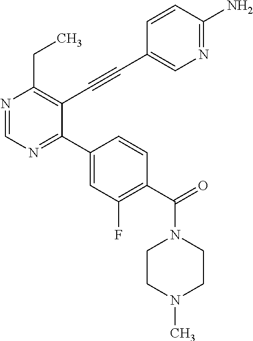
N1=CN=C(C2=CC(F)=C(C(=O)N3CCN(C)CC3)C=C2)C(C#CC2=CN=C(N)C=C2)=C1CC
